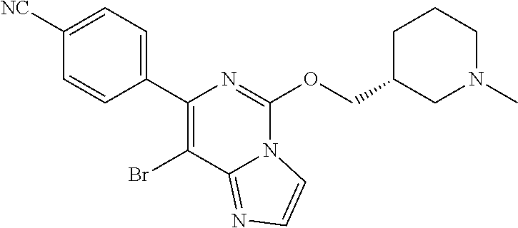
C1([NC])=CC=C(C2=C(Br)C3=NC=CN3C(OCC3CN(C)CCC3)=N2)C=C1
